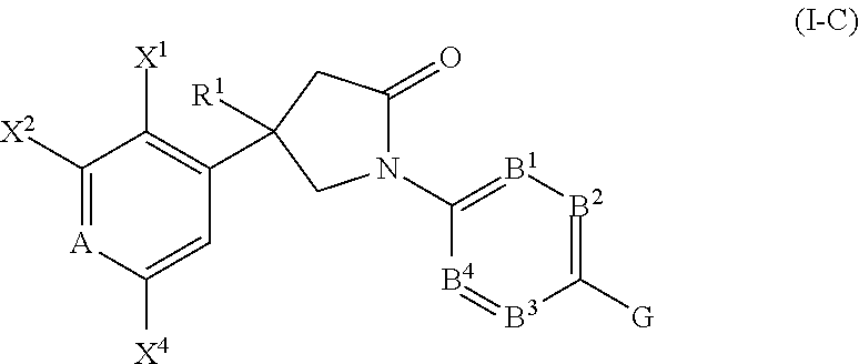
C1([X2])=[A]C([X4])=CC(C2([R1])CC(=O)N(C3=[B1][B2]=C([G])[B3]=[B4]3)C2)=C1[X1]
